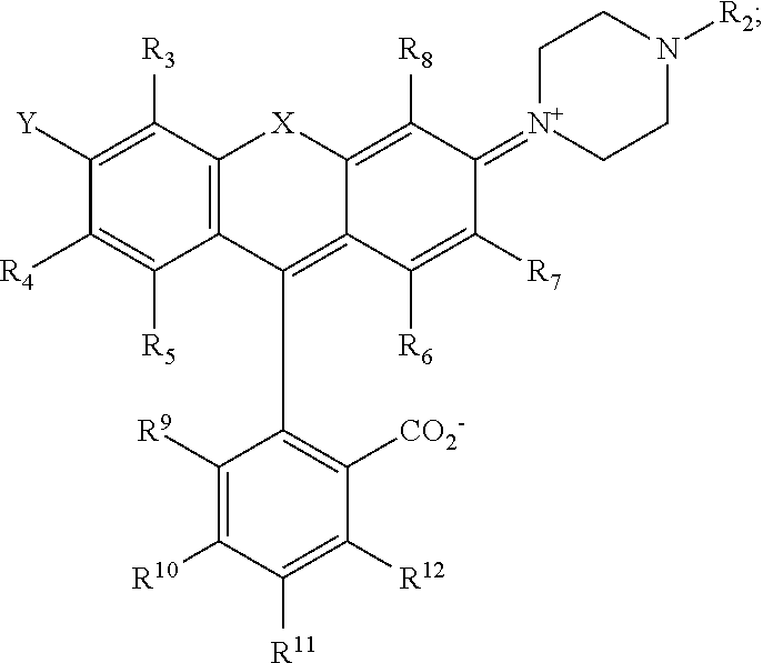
C1([Y])=C([R3])C2=C(C([R5])=C1[R4])C(C1=C([CO2-])C([R12])=C([R11])C([R10])=C1[R9])=C1C(=C([R8])C(=[N+]3CCN([R2])CC3)C([R7])=C1[R6])[X]2
